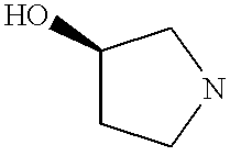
C1CNCC1O
